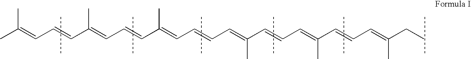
CC(=CC=CC(C)=CC=CC(C)=CC=CC=C(C=CC=C(C=CC=C(CC)C)C)C)C
